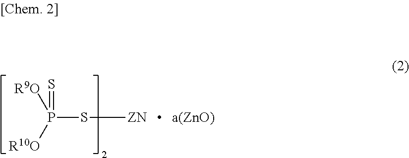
[ZN]SP([R9O])([R10O])=S
